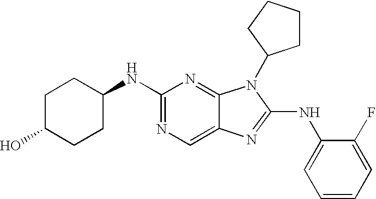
C1(NC2=NC=C3C(=N2)N(C2CCCC2)C(NC2=CC=CC=C2F)=N3)CCC(O)CC1
